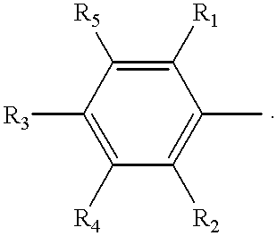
C1([R3])=C([R4])C([R2])=C(C)C([R1])=C1[R5]
